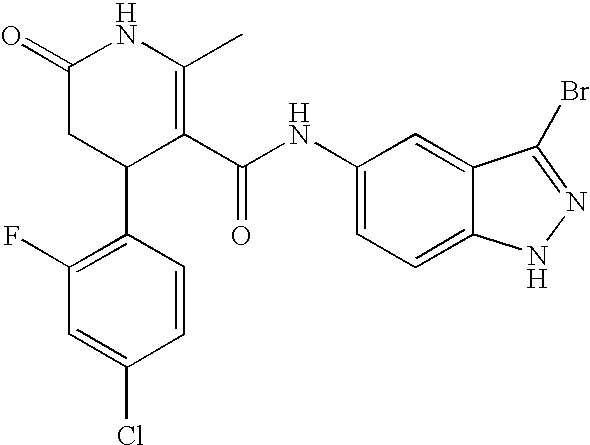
C1(F)=C(C2C(C(NC3=CC=C4C(=C3)C(Br)=NN4)=O)=C(C)NC(=O)C2)C=CC(Cl)=C1
